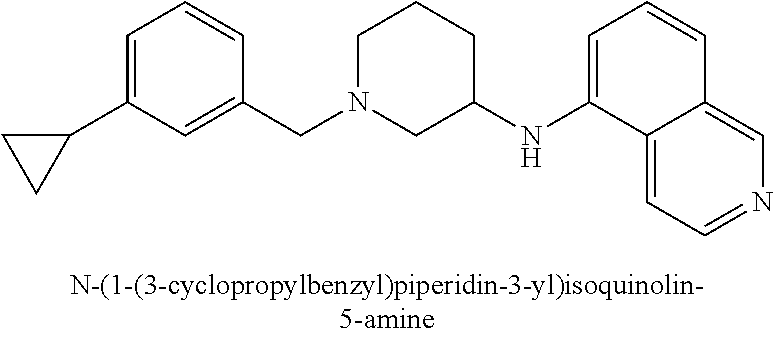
C1N(CC2=CC(C3CC3)=CC=C2)CC(NC2=CC=CC3=CN=CC=C23)CC1
